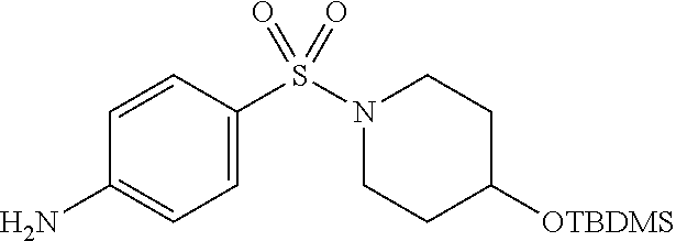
C1=C(S(N2CCC([OTBDMS])CC2)(=O)=O)C=CC(N)=C1
